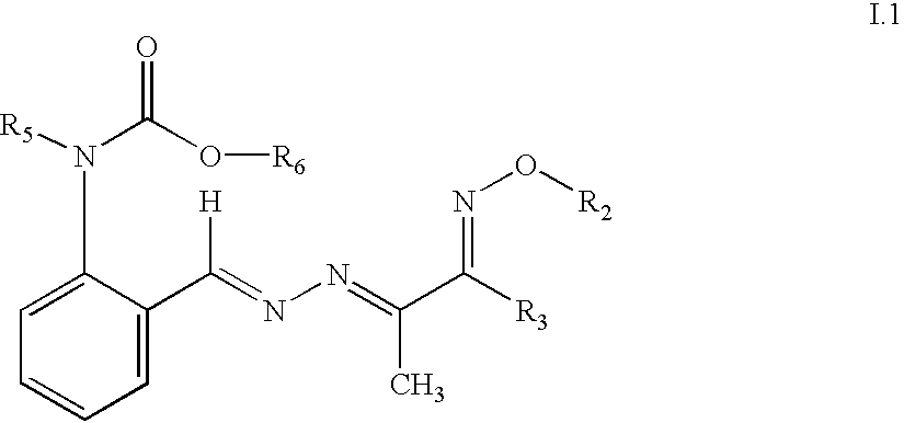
C1=C(C(=NN=C(C([R3])=NO[R2])C)[H])C(N(C(=O)O[R6])[R5])=CC=C1
